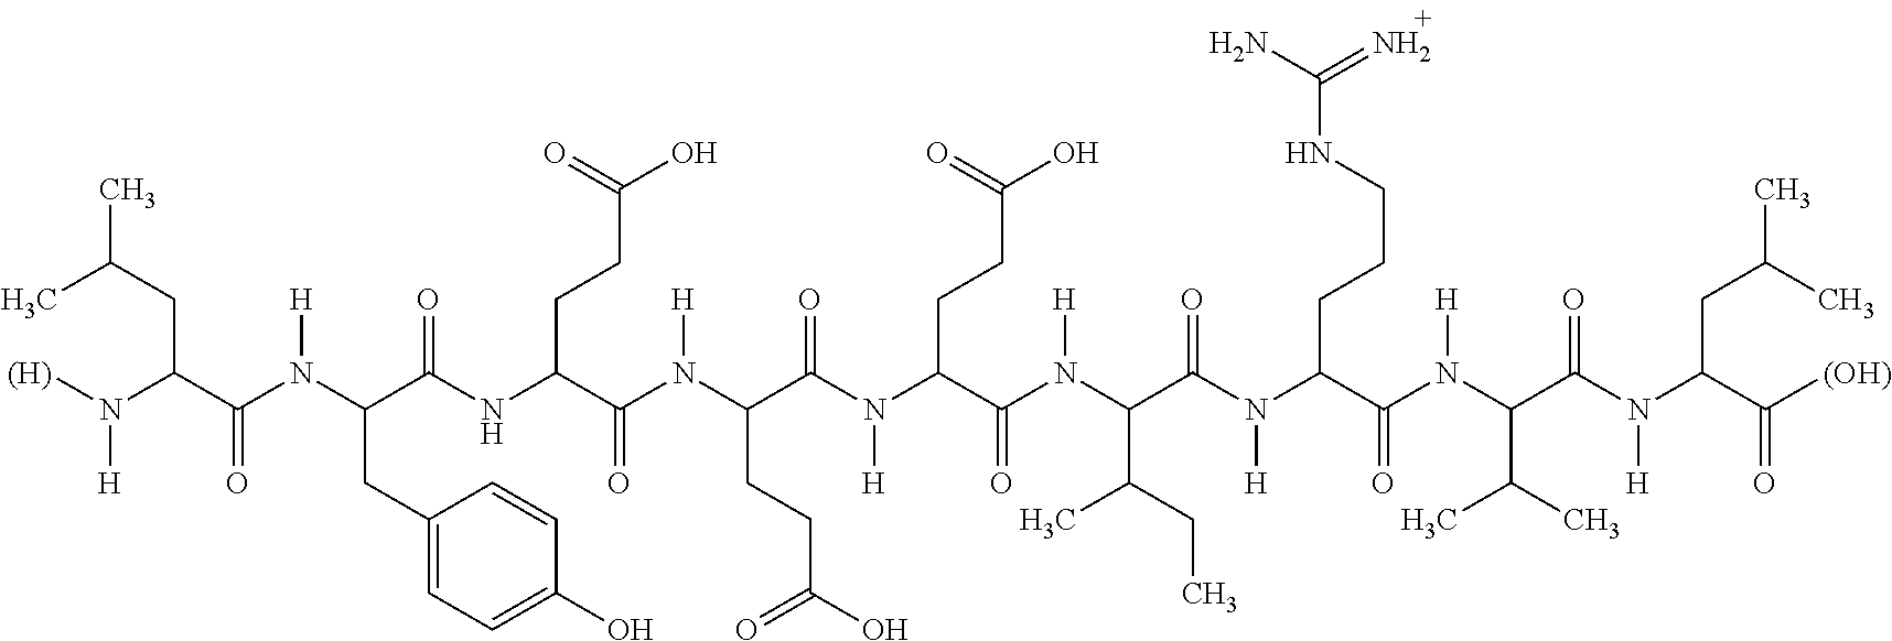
C(NC(C(N([H])C(CCC(O)=O)C(N(C(C(N(C(C(N(C(CCCNC(N)=N)C(N(C(C(N(C(C([(OH)])=O)CC(C)C)[H])=O)C(C)C)[H])=O)[H])=O)C(CC)C)[H])=O)CCC(O)=O)[H])=O)=O)CCC(O)=O)(C(N(C(C(N([(H)])[H])CC(C)C)=O)[H])CC1=CC=C(O)C=C1)=O
